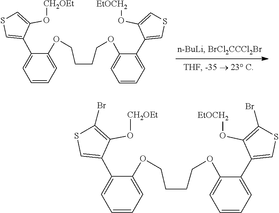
C1(C2=CSC=C2O[CH2OEt])=CC=CC=C1OCCCCOC1=CC=CC=C1C1=CSC=C1O[EtOCH2].C1(C2=CSC(Br)=C2O[CH2OEt])=CC=CC=C1OCCCCOC1=CC=CC=C1C1=CSC(Br)=C1O[EtOCH2]
